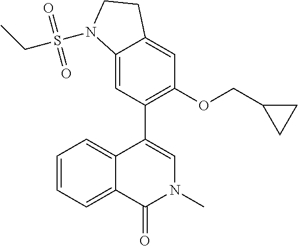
C1=C2C(=CC(OCC3CC3)=C1C1=CN(C)C(=O)C3=CC=CC=C13)CCN2S(CC)(=O)=O
